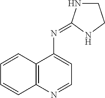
C12=C(N=CC=C1N=C1NCCN1)C=CC=C2
